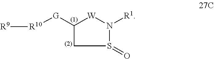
S1(=O)N([R1])[W]C([G][R10][R9])C1
